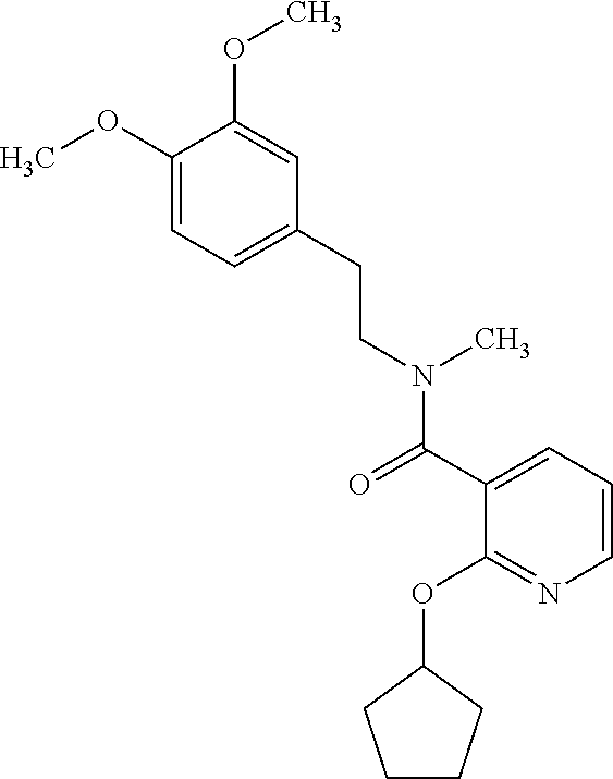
COC1=CC=C(CCN(C)C(=O)C2=CC=CN=C2OC2CCCC2)C=C1OC
